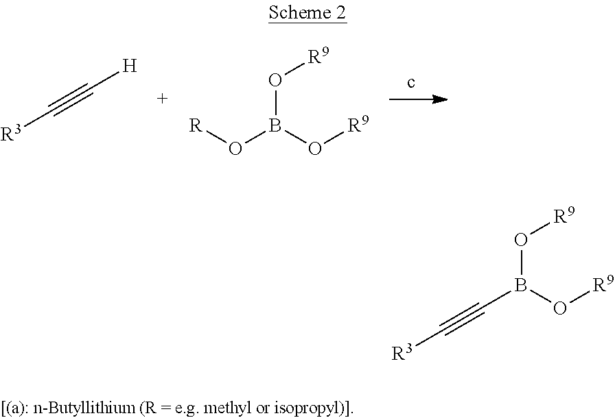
C(#C[R3])[H].[R]OB(O[R9])O[R9].O([R9])B(O[R9])C#C[R3]
